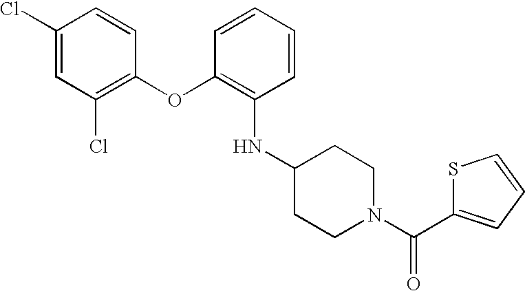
O(C1=C(Cl)C=C(Cl)C=C1)C1=C(NC2CCN(C(C3=CC=CS3)=O)CC2)C=CC=C1
